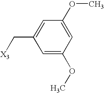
C1=C(OC)C=C(OC)C=C1C[X3]
